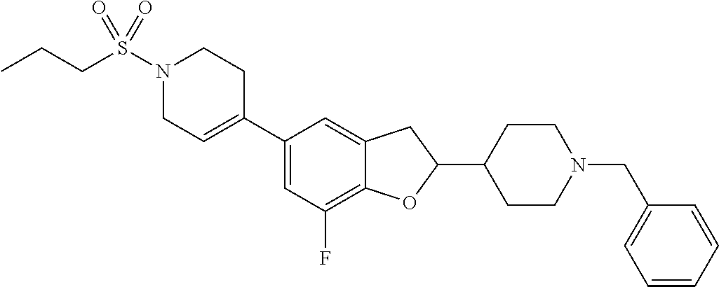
N1(S(CCC)(=O)=O)CC=C(C2=CC(F)=C3C(=C2)CC(C2CCN(CC4=CC=CC=C4)CC2)O3)CC1
